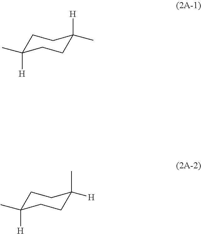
C1C([H])(C)CCC(C)([H])C1.C1C([H])(C)CCC([H])(C)C1
